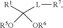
[R1]C([L][R7])([R5O])[OR6]
